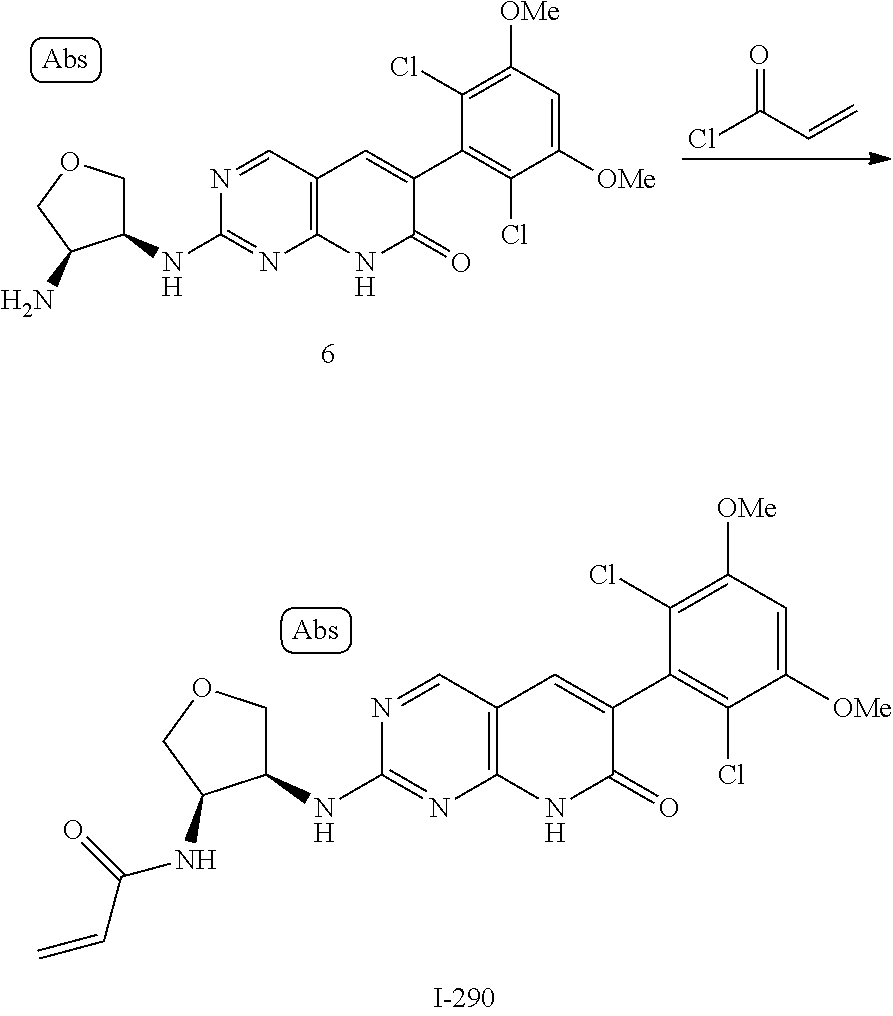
ClC(C=C)=O.N1=CC2=C(N=C1NC1COCC1N)NC(=O)C(C1=C(Cl)C([OMe])=CC([OMe])=C1Cl)=C2.N1=CC2=C(N=C1NC1COCC1NC(=O)C=C)NC(=O)C(C1=C(Cl)C([OMe])=CC([OMe])=C1Cl)=C2
